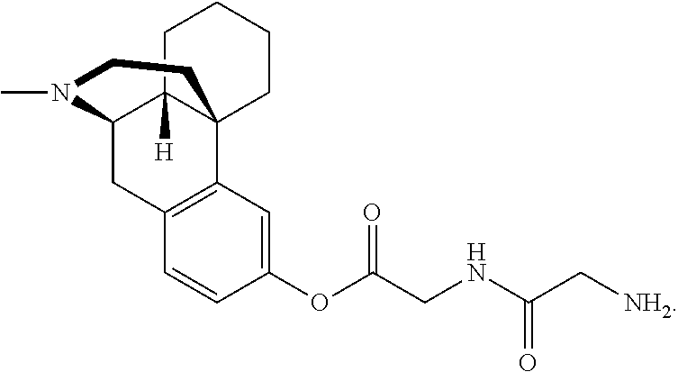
CN1C2CC3=C(C=C(OC(CNC(=O)C[NH2])=O)C=C3)C3(C2([H])CCCC3)CC1
